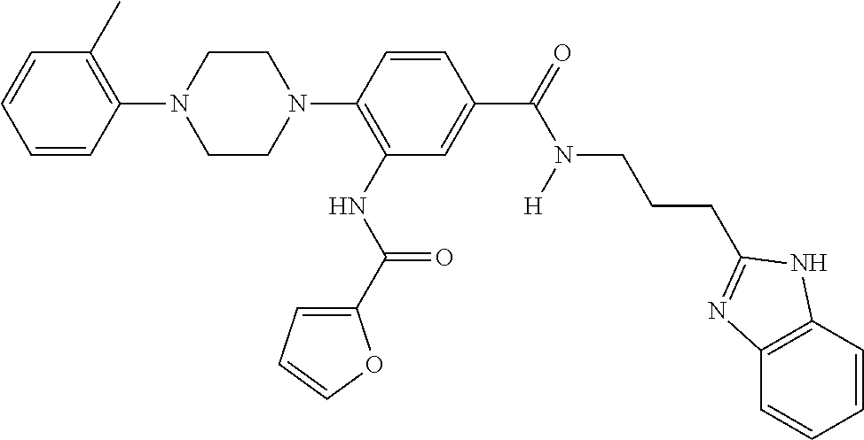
C1=CC=CC(N2CCN(C3=C(NC(=O)C4=CC=CO4)C=C(C(N(CCCC4=NC5=C(C=CC=C5)N4)[H])=O)C=C3)CC2)=C1C
